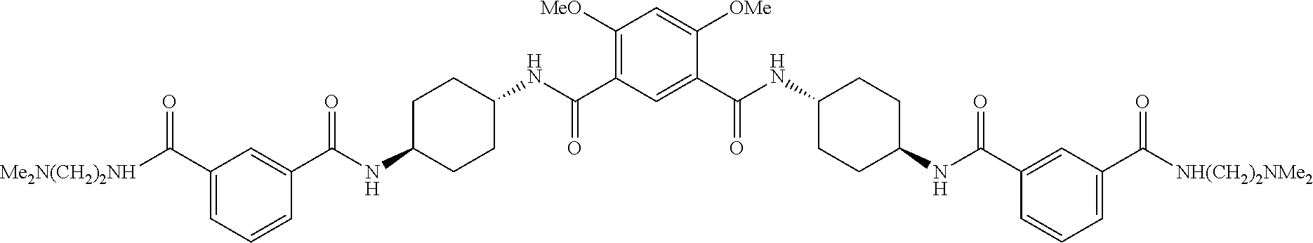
C1(C(NC2CCC(NC(C3=CC(C([NH(CH2)2NMe2])=O)=CC=C3)=O)CC2)=O)=CC(C(NC2CCC(NC(C3=CC(C([Me2N(CH2)2NH])=O)=CC=C3)=O)CC2)=O)=C([MeO])C=C1[OMe]
